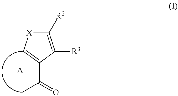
C1([R2])=C([R3])C(C(=O)C)=C[X]1.[A]
